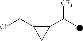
C1(C(C)[CF3])C(CCl)C1
